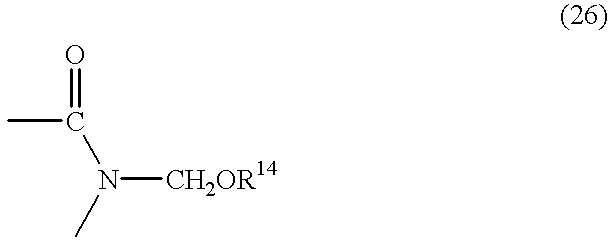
CC(N(C)[CH2OR14])=O
